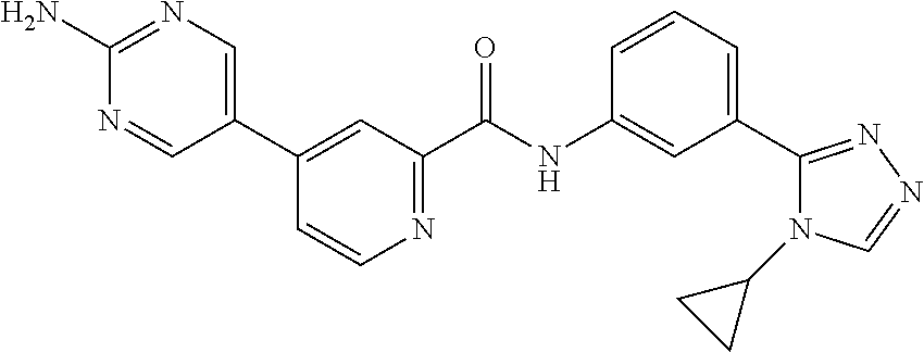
C1(N)=NC=C(C2=CC(C(NC3=CC(C4=NN=CN4C4CC4)=CC=C3)=O)=NC=C2)C=N1
